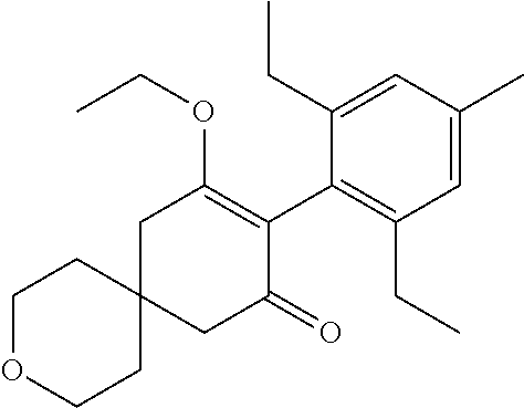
C1OCCC2(C1)CC(=O)C(C1=C(CC)C=C(C)C=C1CC)=C(OCC)C2
